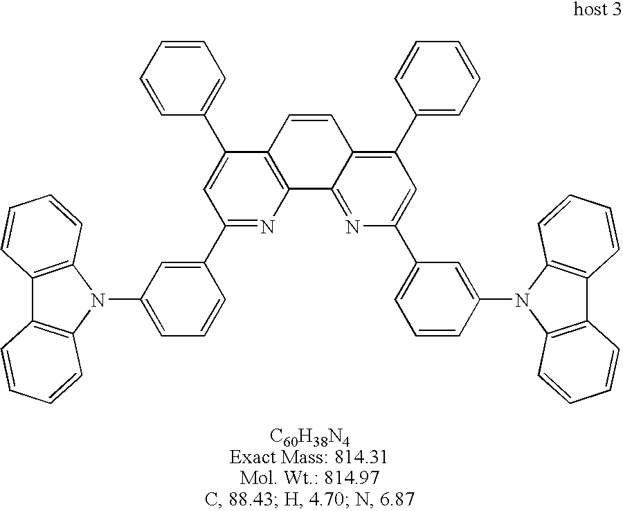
C1=C(C2=CC=CC=C2)C2=C(N=C1C1=CC(N3C4=C(C5=C3C=CC=C5)C=CC=C4)=CC=C1)C1=NC(C3=CC=CC(N4C5=C(C6=C4C=CC=C6)C=CC=C5)=C3)=CC(C3=CC=CC=C3)=C1C=C2
